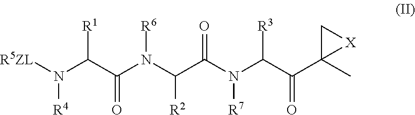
N(C(C(N(C(C(N(C(C(C1(C)[X]C1)=O)[R3])[R7])=O)[R2])[R6])=O)[R1])([R5ZL])[R4]
